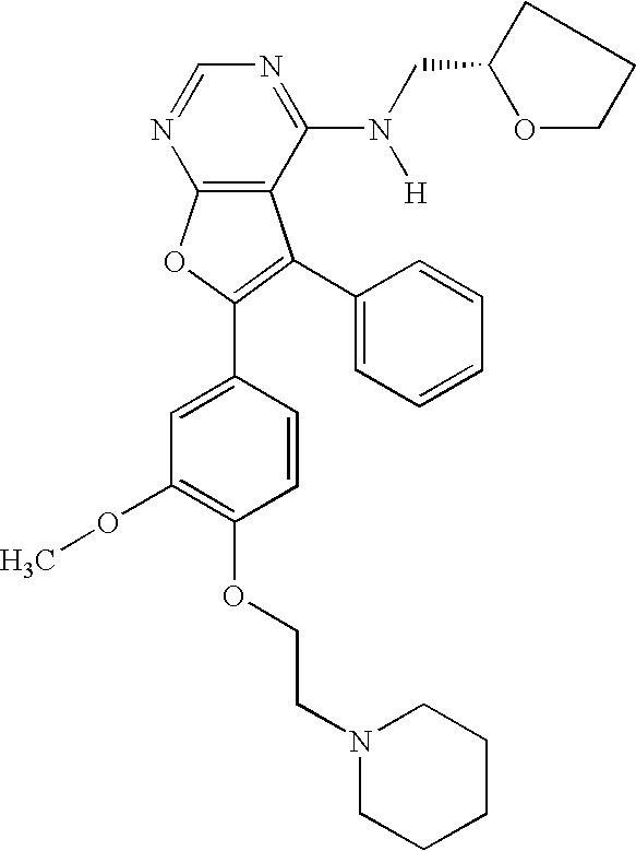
C12=C(C(N(CC3OCCC3)[H])=NC=N1)C(C1=CC=CC=C1)=C(C1=CC(OC)=C(OCCN3CCCCC3)C=C1)O2
